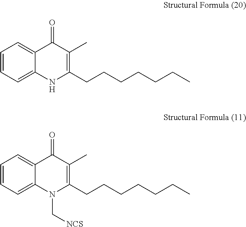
C1=CC=C2C(=C1)C(=O)C(C)=C(CCCCCCC)N2C[NCS].C1=CC=C2C(=C1)C(=O)C(C)=C(CCCCCCC)N2
